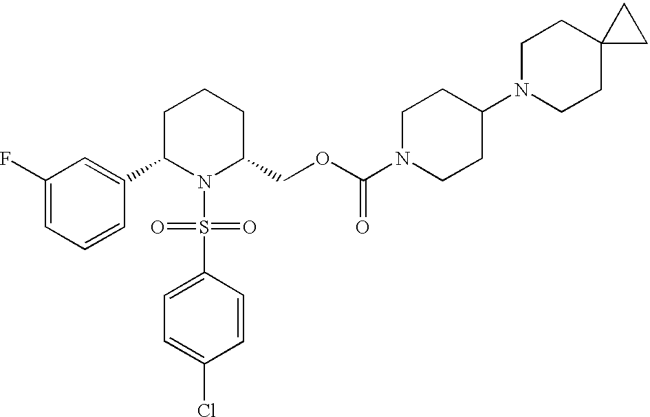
C1(F)=CC=CC(C2N(S(C3=CC=C(Cl)C=C3)(=O)=O)C(COC(N3CCC(N4CCC5(CC4)CC5)CC3)=O)CCC2)=C1
